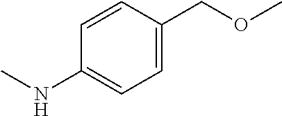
C1=CC(NC)=CC=C1COC
